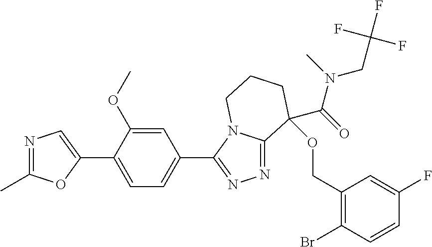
N1=C(C)OC(C2=CC=C(C3=NN=C4N3CCCC4(OCC3=C(Br)C=CC(F)=C3)C(=O)N(C)CC(F)(F)F)C=C2OC)=C1
